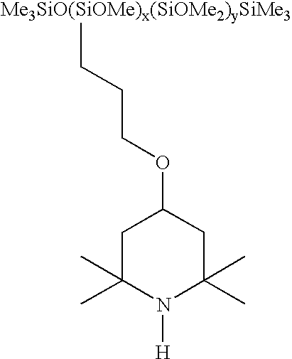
[Me3SiO(SiOMe)x(SiOMe2)ySiMe3]CCCOC1CC(C)(C)N([H])C(C)(C)C1
